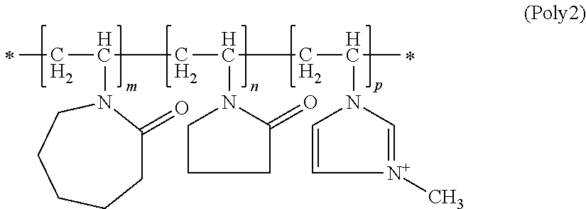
C(C(N1CCCC1=O)CC(N1C=C[N+](C)=C1)C)C(N1C(=O)CCCCC1)CC
